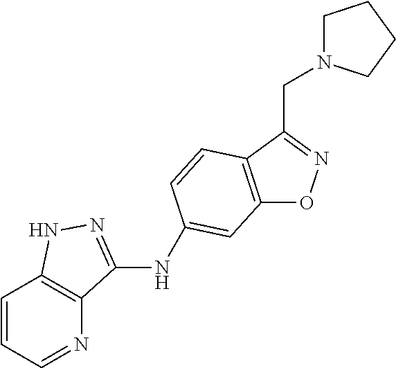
C12=C(C(CN3CCCC3)=NO1)C=CC(NC1=NNC3=C1N=CC=C3)=C2
